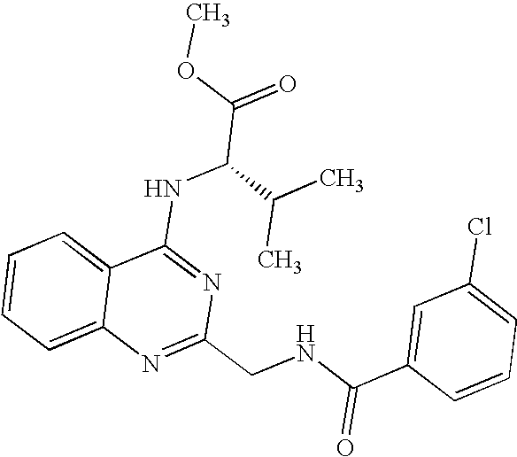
C12=CC=CC=C1N=C(CNC(C1=CC(Cl)=CC=C1)=O)N=C2NC(C(=O)OC)C(C)C
